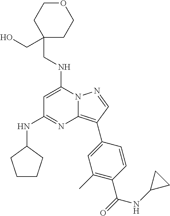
C(NC1=CC(NC2CCCC2)=NC2=C(C3=CC(C)=C(C(=O)NC4CC4)C=C3)C=NN12)C1(CO)CCOCC1
